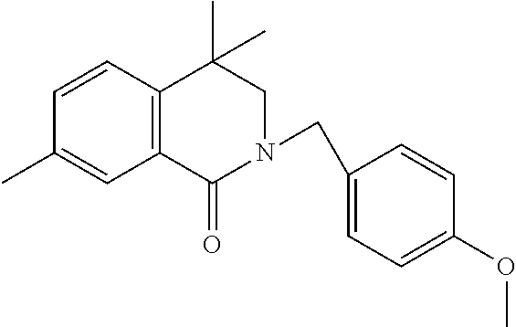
C12=C(C=CC(C)=C1)C(C)(C)CN(CC1=CC=C(OC)C=C1)C2=O
